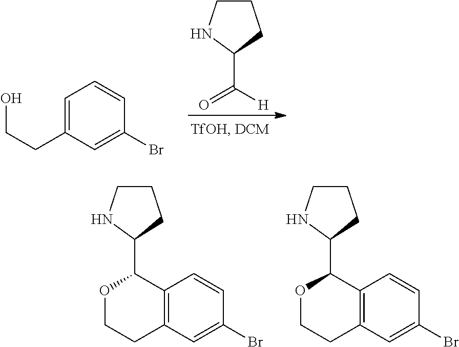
C1CNC(C([H])=O)C1.C1=C(CCO)C=C(Br)C=C1.C12=C(C=C(Br)C=C1)CCOC2C1CCCN1.C12=C(C=C(Br)C=C1)CCOC2C1CCCN1
